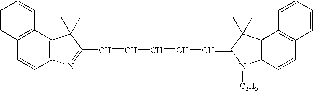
C12=C(C3=C(C=C1)N=C(C=CC=CC=C1C(C)(C)C4=C(N1[C2H5])C=CC1=C4C=CC=C1)C3(C)C)C=CC=C2
